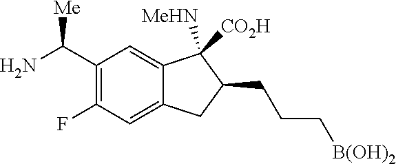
C1(C(N)[Me])=C(F)C=C2C(=C1)C([MeHN])([CO2H])C(CCC[B(OH)2])C2
